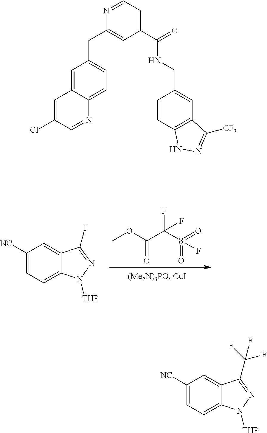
C1([NC])=CC=C2C(=C1)C(I)=NN2[THP].C(=O)(OC)C(S(=O)(=O)F)(F)F.C(NC(C1=CC=NC(CC2=CC=C3C(=C2)C=C(Cl)C=N3)=C1)=O)C1=CC2=C(C=C1)NN=C2[CF3].C1([NC])=CC=C2C(=C1)C(C(F)(F)F)=NN2[THP]
